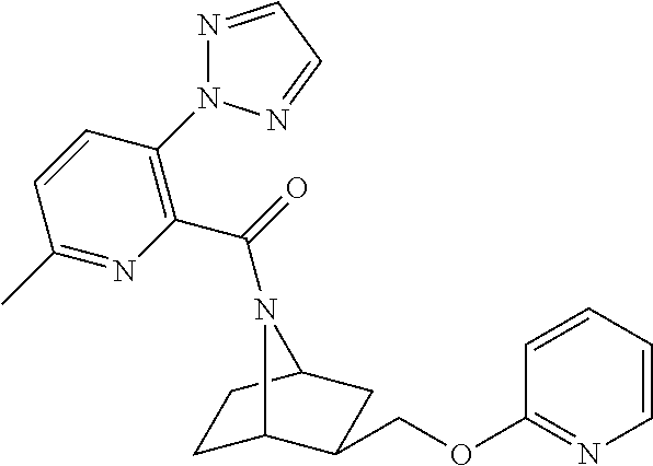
C1C2C(COC3=NC=CC=C3)CC(C1)N2C(=O)C1=C(N2N=CC=N2)C=CC(C)=N1
